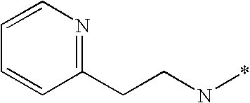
C1(CCN*)=NC=CC=C1
